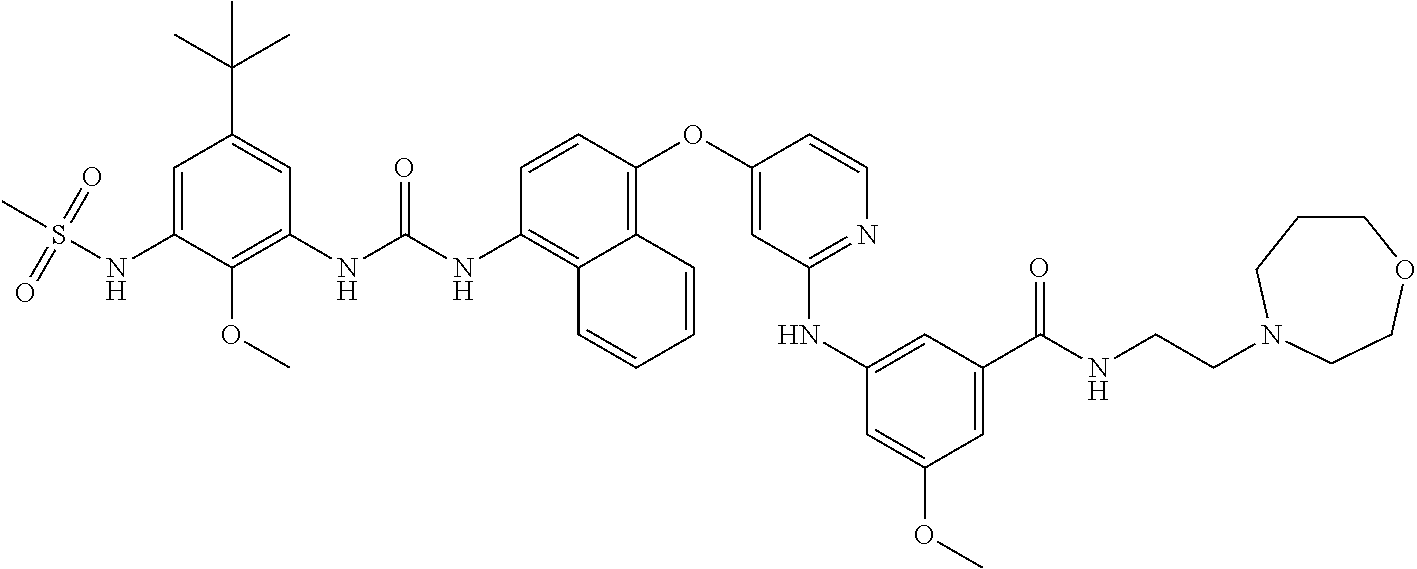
C1=C(NS(=O)(=O)C)C(OC)=C(NC(NC2=C3C(=C(OC4=CC(NC5=CC(C(NCCN6CCCOCC6)=O)=CC(OC)=C5)=NC=C4)C=C2)C=CC=C3)=O)C=C1C(C)(C)C
